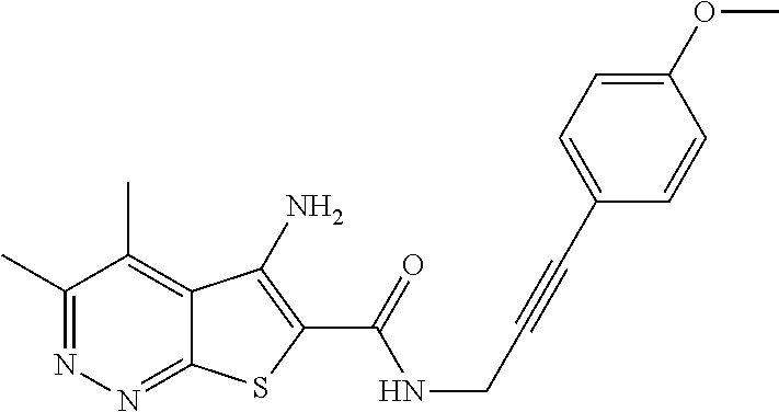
C1(C)=NN=C2C(=C1C)C(N)=C(C(=O)NCC#CC1=CC=C(OC)C=C1)S2
